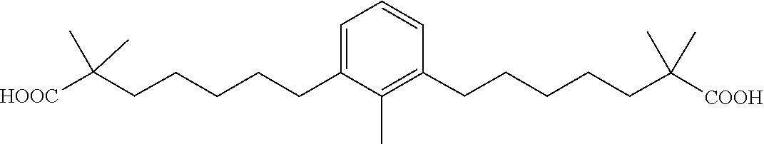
C1=CC(CCCCCC(C)(C)[COOH])=C(C)C(CCCCCC(C)(C)[HOOC])=C1
